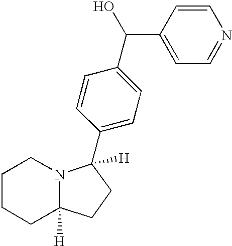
C1CCC2([H])N(C1)C(C1=CC=C(C(C3=CC=NC=C3)O)C=C1)([H])CC2
